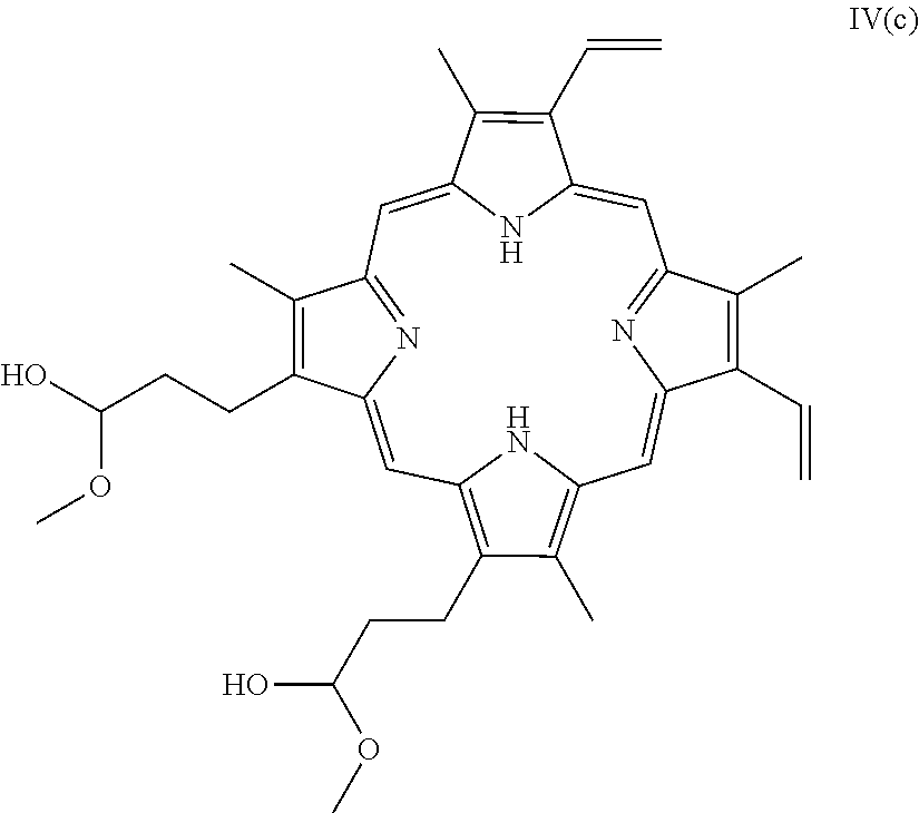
C1=C2NC(=CC3=NC(=CC4=C(CCC(O)OC)C(C)=C(C=C5N=C1C(C)=C5C=C)N4)C(CCC(O)OC)=C3C)C(C)=C2C=C
